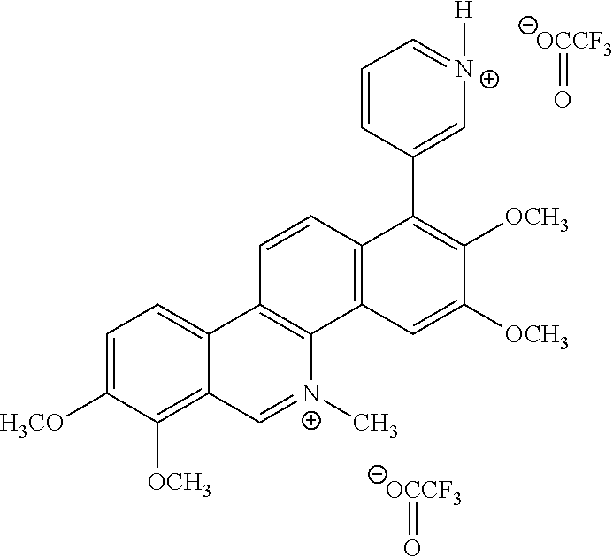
C1=C([H3CO])C([OCH3])=C2C(=C1)C1=C([N+](C)=C2)C2=C(C=C1)C(C1=C[N+]([H])=CC=C1)=C([OCH3])C([OCH3])=C2.[OCCF3]=O.[OCCF3]=O
